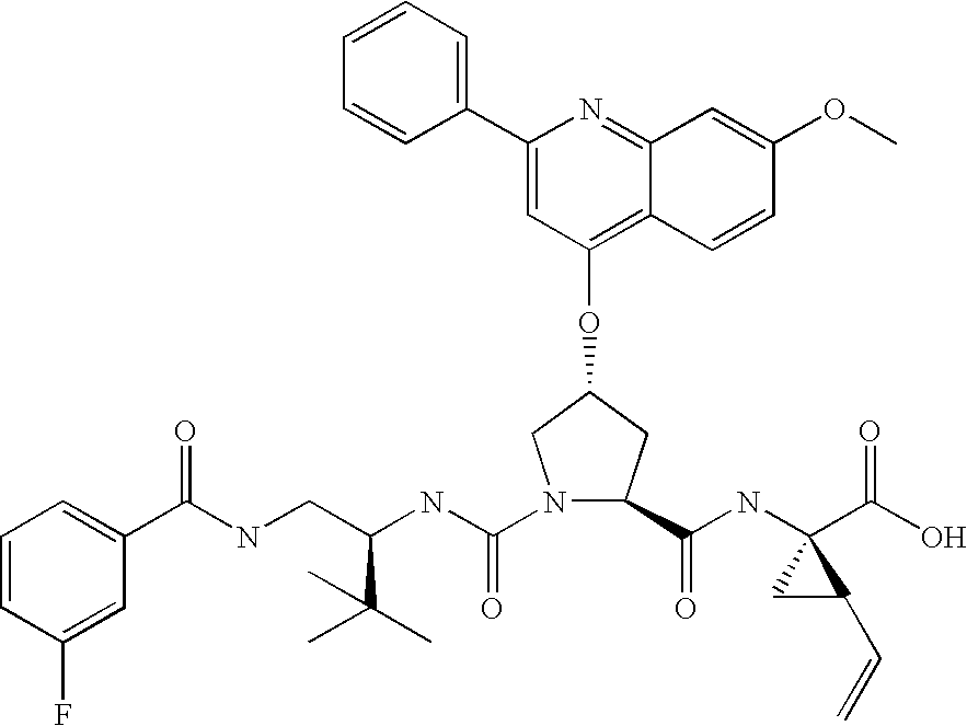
C1(C(NCC(NC(=O)N2C(C(NC3(C(O)=O)CC3C=C)=O)CC(OC3=C4C(=NC(C5=CC=CC=C5)=C3)C=C(OC)C=C4)C2)C(C)(C)C)=O)=CC=CC(F)=C1
